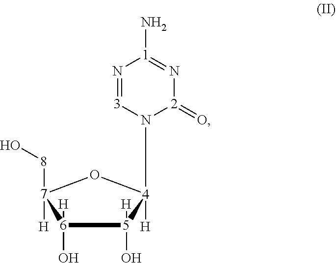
N1=[3]N([4]2([H])[5]([H])(O)[6]([H])(O)[7]([H])([8]O)O2)[2](=O)N=[1]1N
